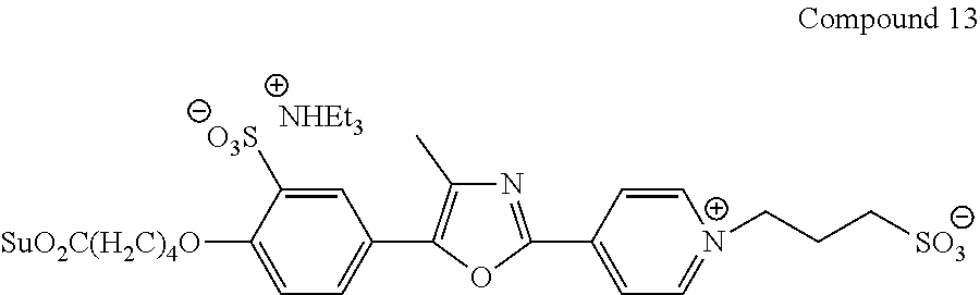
C1=C([SuO2C(H2C)4O])C([O3S])=CC(C2=C(C)N=C(C3=CC=[N+](CCC[SO3])C=C3)O2)=C1
